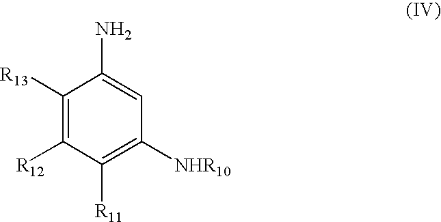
C1([R11])=C([NHR10])C=C(N)C([R13])=C1[R12]
